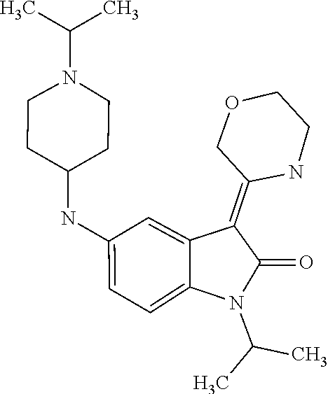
CC(N1C(=O)C(=C2COCCN2)C2=CC(NC3CCN(C(C)C)CC3)=CC=C12)C
